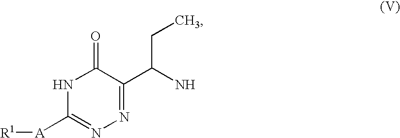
N1C([A][R1])=NN=C(C(N)CC)C1=O
